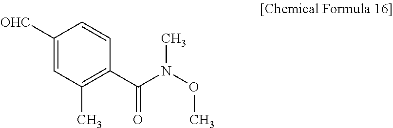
C1([OHC])=CC(C)=C(C(N(OC)C)=O)C=C1
